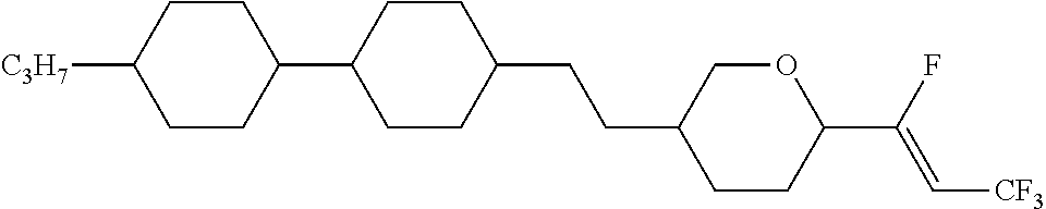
C1CC(C2CCC(CCC3CCC(C(F)=C[CF3])OC3)CC2)CCC1[C3H7]
